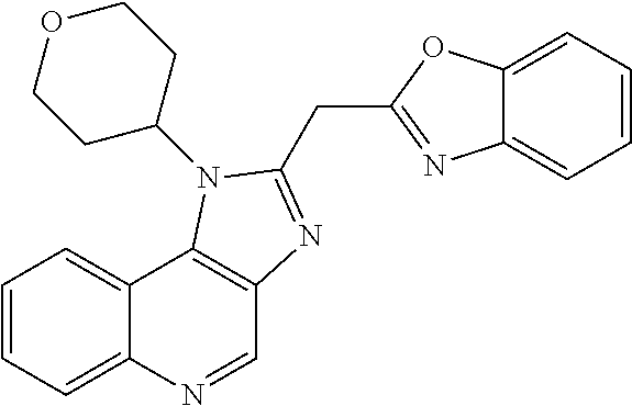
C1=NC2=CC=CC=C2C2=C1N=C(CC1=NC3=CC=CC=C3O1)N2C1CCOCC1
